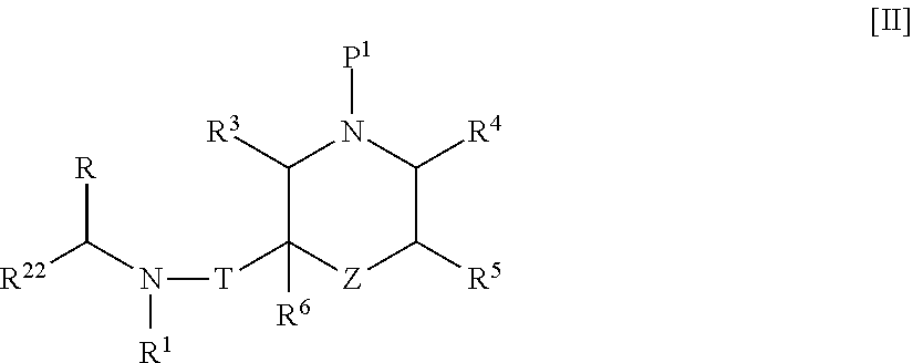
C1([R3])C([T]N(C([R22])[R])[R1])([R6])[Z]C([R5])C([R4])N1[P1]
